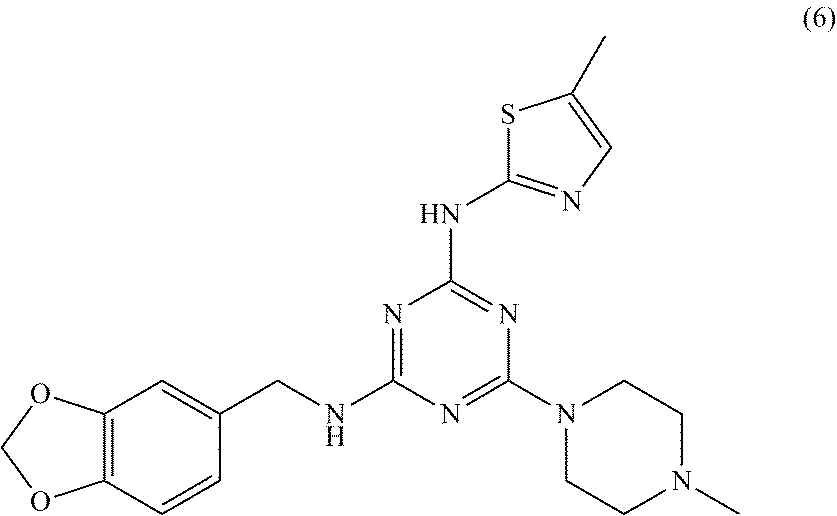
C12=C(C=CC(CNC3=NC(NC4=NC=C(C)S4)=NC(N4CCN(C)CC4)=N3)=C1)OCO2
